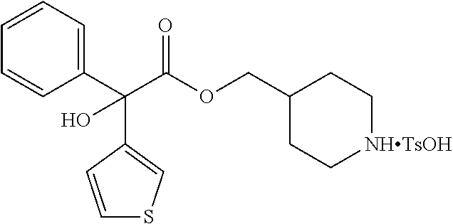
C(OCC1CC[NHTsOH]CC1)(C(C1=CC=CC=C1)(C1=CSC=C1)O)=O
